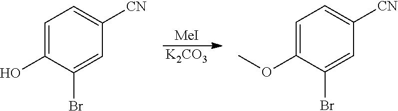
[K2CO3].[MeI].C1=C(O)C(Br)=CC([CN])=C1.C1=C(OC)C(Br)=CC([CN])=C1
